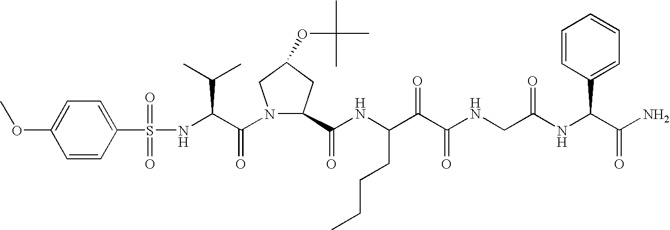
N(C(C(N1C(C(NC(C(C(NCC(NC(C(N)=O)C2=CC=CC=C2)=O)=O)=O)CCCC)=O)CC(OC(C)(C)C)C1)=O)C(C)C)S(=O)(=O)C1=CC=C(OC)C=C1
